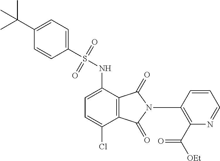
C1=C(NS(=O)(=O)C2=CC=C(C(C)(C)C)C=C2)C2=C(C(Cl)=C1)C(=O)N(C1=C(C([OEt])=O)N=CC=C1)C2=O
